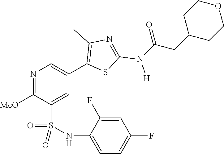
N1=C([MeO])C(S(NC2=CC=C(F)C=C2F)(=O)=O)=CC(C2=C(C)N=C(N([H])C(CC3CCOCC3)=O)S2)=C1
